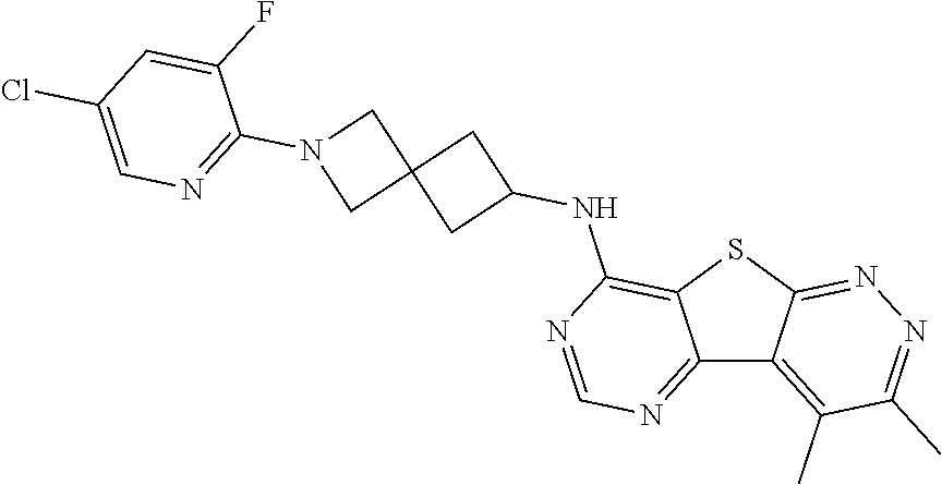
C12=NC=NC(NC3CC4(C3)CN(C3=NC=C(Cl)C=C3F)C4)=C1SC1=NN=C(C)C(C)=C21
